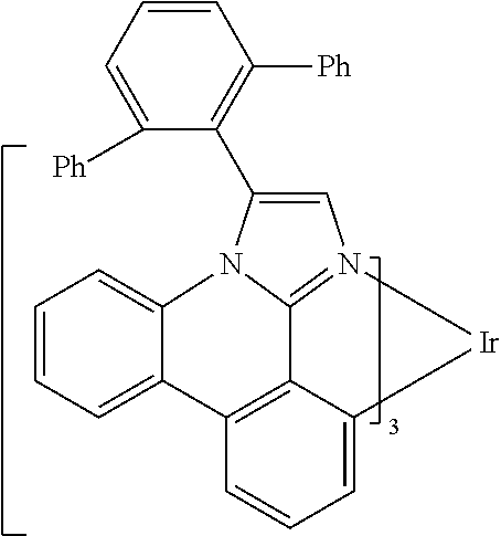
C1=CC=C2C(=C1)N1C3=N(C=C1C1=C([Ph])C=CC=C1[Ph])[Ir]C1=CC=CC2=C13
